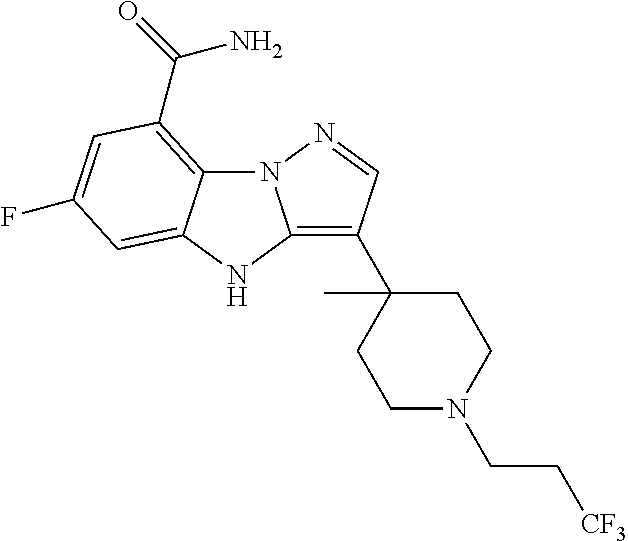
N12C3=C(C(N)=O)C=C(F)C=C3NC1=C(C1(C)CCN(CC[CF3])CC1)C=N2
